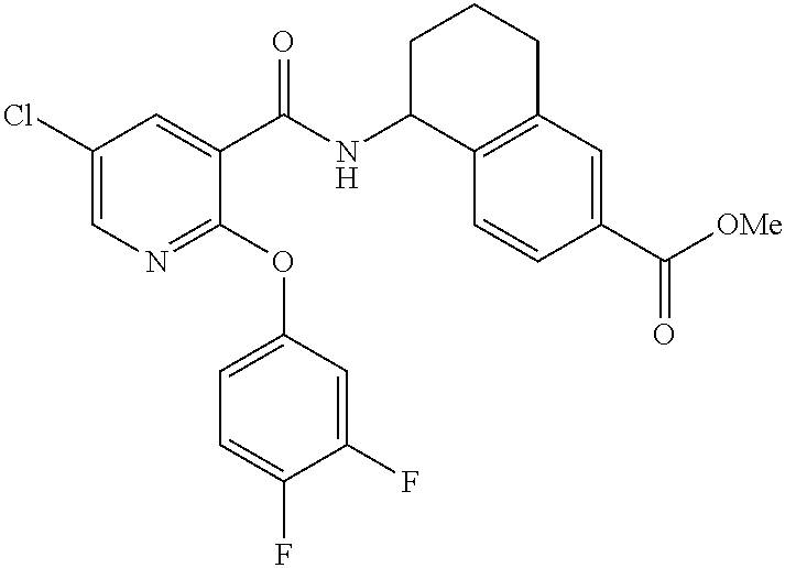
C1(Cl)=CN=C(OC2=CC=C(F)C(F)=C2)C(C(NC2C3=C(CCC2)C=C(C([OMe])=O)C=C3)=O)=C1
